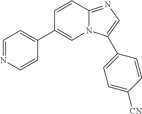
C1=NC=CC(C2=CN3C(=NC=C3C3=CC=C([CN])C=C3)C=C2)=C1
